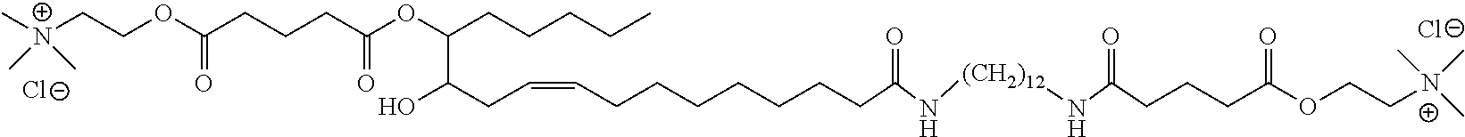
[Cl-].[Cl-].C[N+](CCOC(CCCC(OC(CCCCC)C(CC=CCCCCCCCC(=O)N[(CH2)12]NC(=O)CCCC(OCC[N+](C)(C)C)=O)O)=O)=O)(C)C
